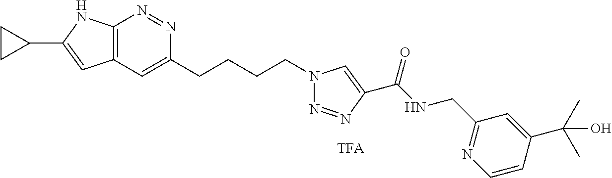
C12=C(N=NC(CCCCN3N=NC(C(NCC4=NC=CC(C(O)(C)C)=C4)=O)=C3)=C1)NC(C1CC1)=C2
